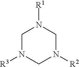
C1N([R3])CN([R2])CN1[R1]
